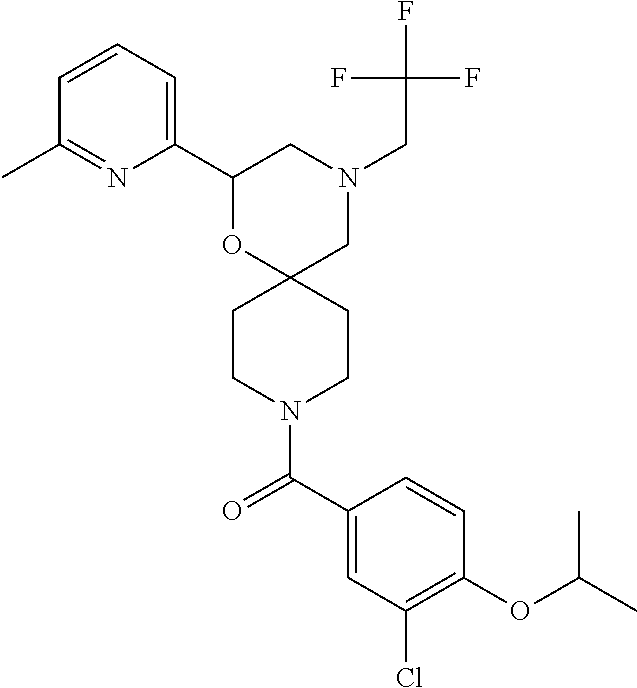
N1(CC(F)(F)F)CC2(OC(C3=CC=CC(C)=N3)C1)CCN(C(C1=CC(Cl)=C(OC(C)C)C=C1)=O)CC2
